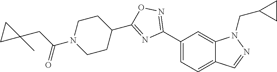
C1(C2=NOC(C3CCN(C(CC4(C)CC4)=O)CC3)=N2)=CC=C2C(=C1)N(CC1CC1)N=C2
